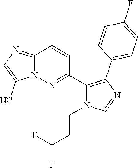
C12=NC=C([NC])N1N=C(C1=C(C3=CC=C(F)C=C3)N=CN1CCC(F)F)C=C2
